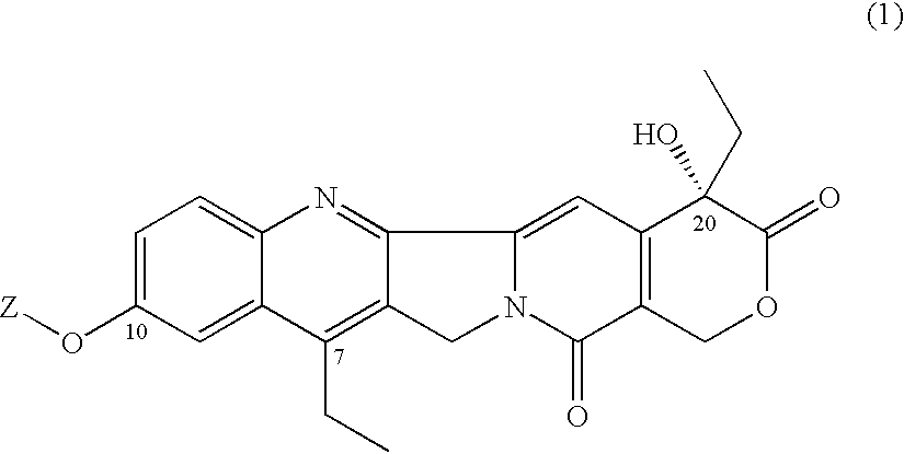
C1=C(O[Z])C=C2C(=C1)N=C1C(=C2CC)CN2C1=CC1=C(C2=O)COC(=O)C1(CC)O
